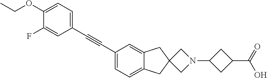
C1(C#CC2=CC=C(OCC)C(F)=C2)=CC=C2C(=C1)CC1(C2)CN(C2CC(C(=O)O)C2)C1
